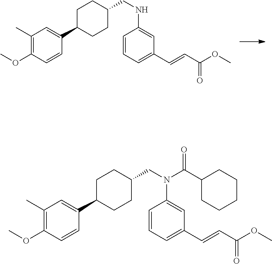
C1C(C2=CC(C)=C(OC)C=C2)CCC(CNC2=CC(C=CC(OC)=O)=CC=C2)C1.C1C(C2=CC(C)=C(OC)C=C2)CCC(CN(C(C2CCCCC2)=O)C2=CC(C=CC(OC)=O)=CC=C2)C1
